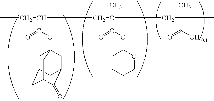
CCC(CC(CC(C)(C)C(O)=O)(C)C(OC1CCCCO1)=O)C(OC12CC3CC(C(=O)C(C1)C3)C2)=O
